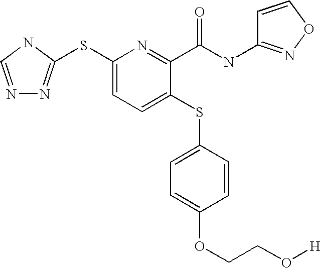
C1(SC2=NN=CN2)=CC=C(SC2=CC=C(OCCO[H])C=C2)C(C(NC2=NOC=C2)=O)=N1
